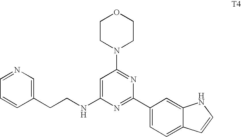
C1=CC(CCNC2=CC(N3CCOCC3)=NC(C3=CC=C4C(=C3)NC=C4)=N2)=CN=C1
